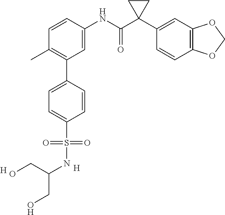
C1=C(NC(C2(C3=CC4=C(C=C3)OCO4)CC2)=O)C=CC(C)=C1C1=CC=C(S(=O)(=O)NC(CO)CO)C=C1.[H].[H]
